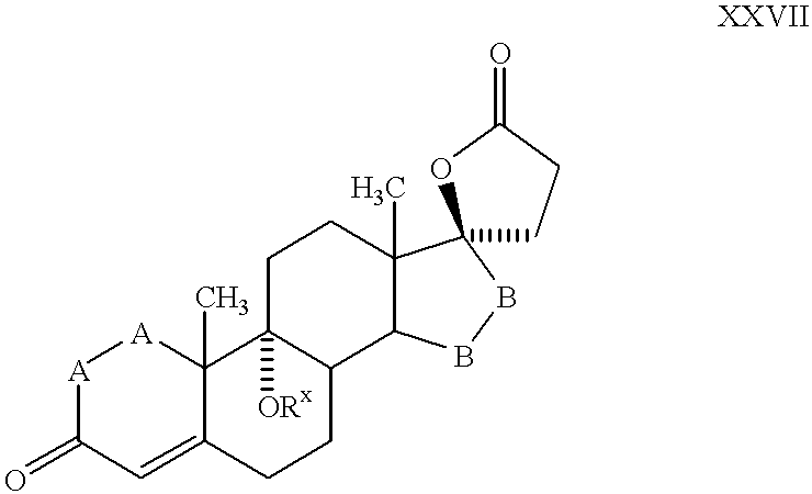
[A]1C(=O)C=C2C(C)([A]1)C1([ORx])C(CC2)C2C(C)(CC1)C1(BB2)CCC(=O)O1
